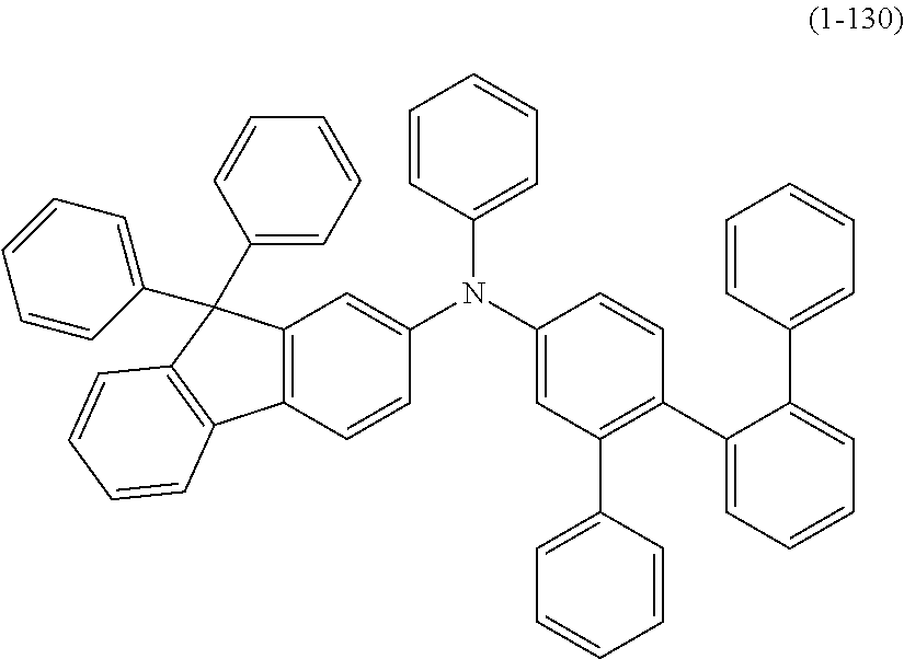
C1=CC=C(N(C2=CC(C3=CC=CC=C3)=C(C3=CC=CC=C3C3=CC=CC=C3)C=C2)C2=CC3=C(C=C2)C2=C(C3(C3=CC=CC=C3)C3=CC=CC=C3)C=CC=C2)C=C1
